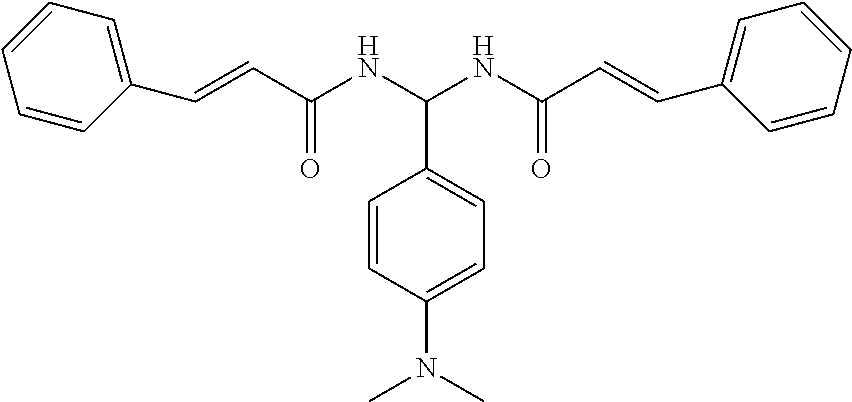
C(=CC(NC(NC(C=CC1=CC=CC=C1)=O)C1=CC=C(N(C)C)C=C1)=O)C1=CC=CC=C1
